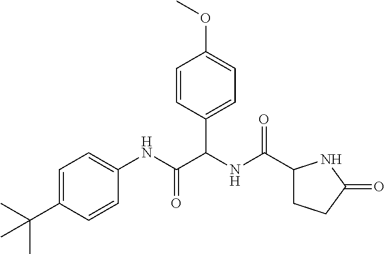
C1=C(C(C)(C)C)C=CC(NC(C(NC(=O)C2CCC(=O)N2)C2=CC=C(OC)C=C2)=O)=C1
